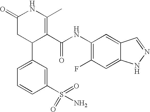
C1=C(C2C(C(NC3=C(F)C=C4C(=C3)C=NN4)=O)=C(C)NC(=O)C2)C=C(S(=O)(=O)N)C=C1
